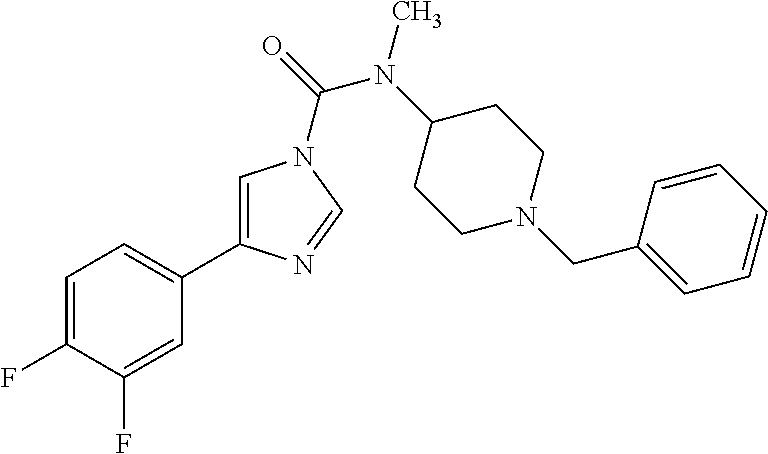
C1=C(F)C(F)=CC(C2=CN(C(N(C)C3CCN(CC4=CC=CC=C4)CC3)=O)C=N2)=C1
